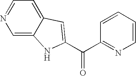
C1=NC=C2C(=C1)C=C(C(C1=NC=CC=C1)=O)N2
